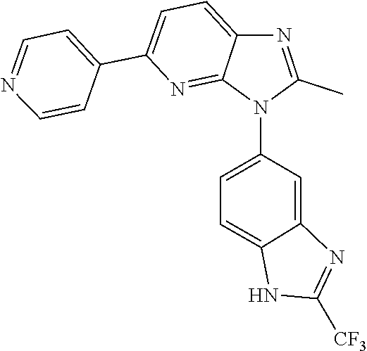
C1=C2C(=NC(C3=CC=NC=C3)=C1)N(C1=CC=C3C(=C1)N=C([CF3])N3)C(C)=N2
